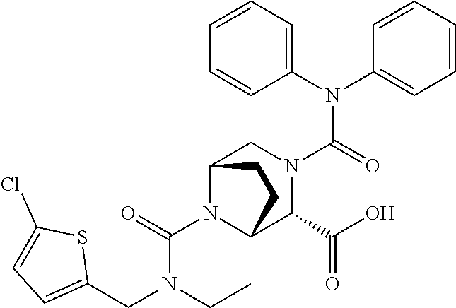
C1(N(C2=CC=CC=C2)C(=O)N2CC3N(C(=O)N(CC4=CC=C(Cl)S4)CC)C(C2C(O)=O)CC3)=CC=CC=C1
